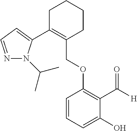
C1C(C2=CC=NN2C(C)C)=C(COC2=C(C([H])=O)C(O)=CC=C2)CCC1
